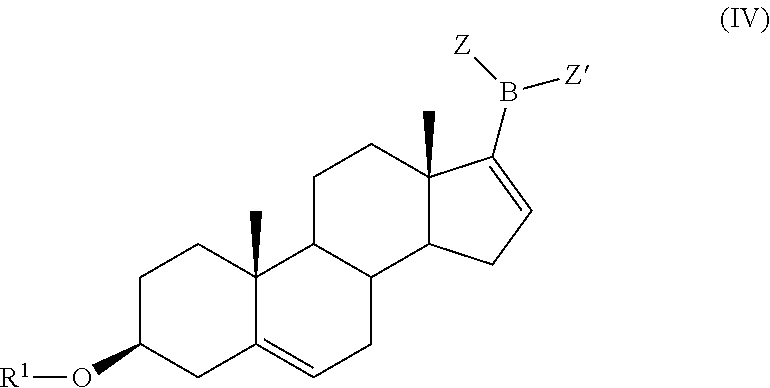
C1C(O[R1])CC2=CCC3C(C2(C)C1)CCC1(C)C3CC=C1B([Z])[Z]
